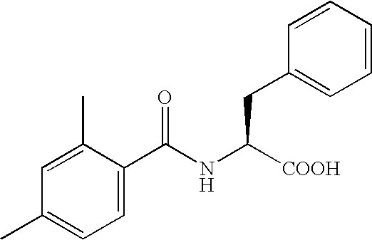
C1=C(C)C(C(NC([COOH])CC2=CC=CC=C2)=O)=CC=C1C
